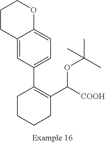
C1CCCC(C([COOH])OC(C)(C)C)=C1C1=CC=C2C(=C1)CCCO2
